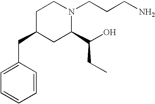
C1(CC2CC(C(O)CC)N(CCCN)CC2)=CC=CC=C1
